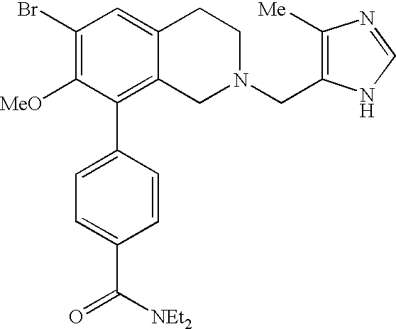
C1(Br)=C([MeO])C(C2=CC=C(C(=O)[NEt2])C=C2)=C2C(=C1)CCN(CC1=C([Me])N=CN1)C2
